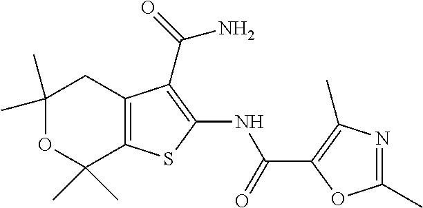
C1(C)(C)OC(C)(C)C2=C(C1)C(C(N)=O)=C(NC(=O)C1=C(C)N=C(C)O1)S2
